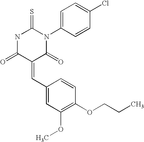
N1C(=O)C(=CC2=CC(OC)=C(OCCC)C=C2)C(=O)N(C2=CC=C(Cl)C=C2)C1=S
